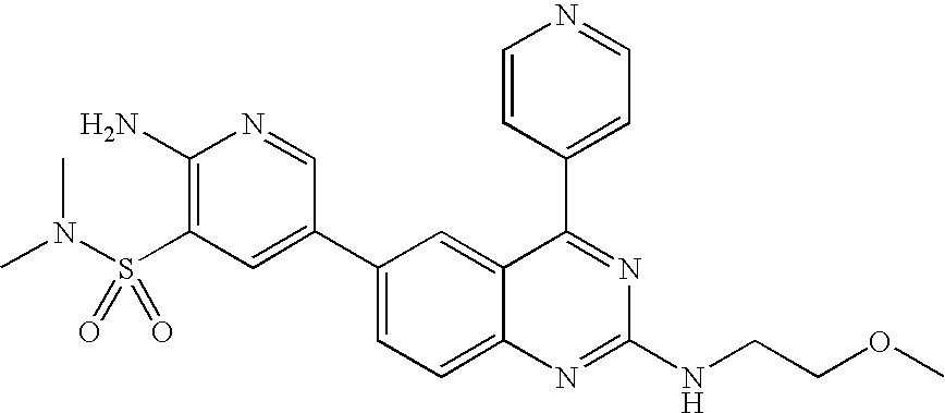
C1(N)=C(S(N(C)C)(=O)=O)C=C(C2=CC=C3C(=C2)C(C2=CC=NC=C2)=NC(NCCOC)=N3)C=N1
